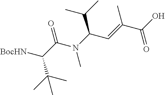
[BocHN]C(C(N(C(C=C(C(O)=O)C)C(C)C)C)=O)C(C)(C)C
